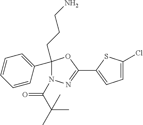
C1(C2(CCCN)N(C(=O)C(C)(C)C)N=C(C3=CC=C(Cl)S3)O2)=CC=CC=C1
